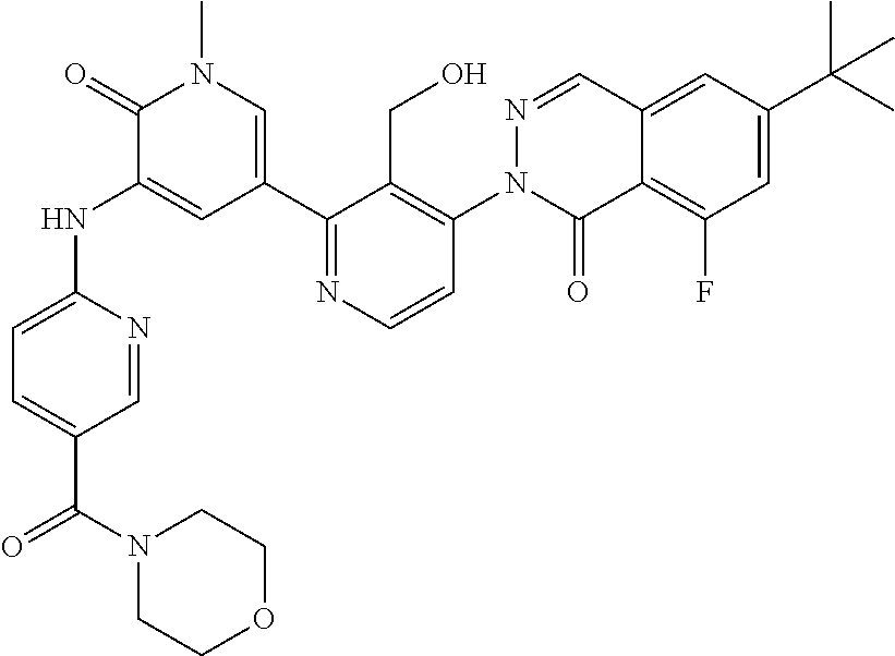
N1(C(C2=CC=C(NC3=CC(C4=NC=CC(N5C(=O)C6=C(F)C=C(C(C)(C)C)C=C6C=N5)=C4CO)=CN(C)C3=O)N=C2)=O)CCOCC1
